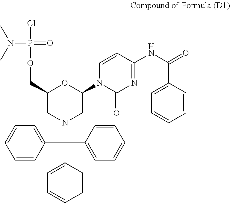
N(P(=O)(Cl)OCC1OC(N2C(=O)N=C(NC(C3=CC=CC=C3)=O)C=C2)CN(C(C2=CC=CC=C2)(C2=CC=CC=C2)C2=CC=CC=C2)C1)(C)C
